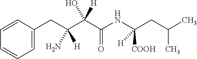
C1=CC(CC(N)(C(C(=O)NC([COOH])(CC(C)C)[H])(O)[H])[H])=CC=C1
